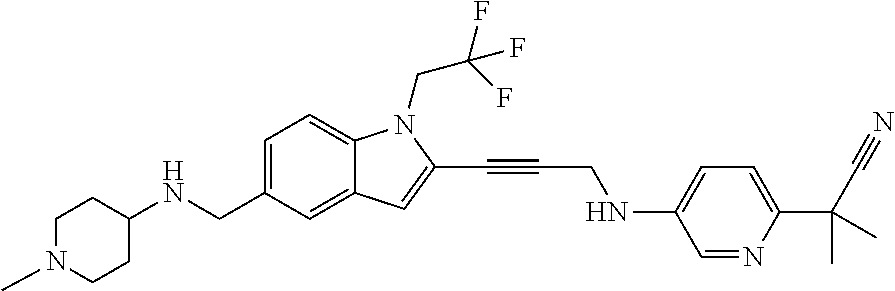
C1=C(CNC2CCN(C)CC2)C=C2C(=C1)N(CC(F)(F)F)C(C#CCNC1=CC=C(C(C#N)(C)C)N=C1)=C2
